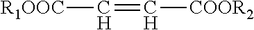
[R1OOC]C=C[COOR2]
